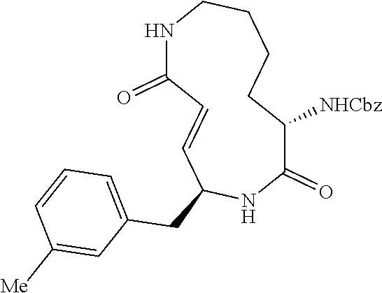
C1(=O)C([NHCbz])CCCCNC(=O)C=CC(CC2=CC=CC([Me])=C2)N1
